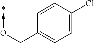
C1=C(Cl)C=CC(CO->C)=C1
